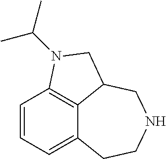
C12=CC=CC3=C1C(CNCC2)CN3C(C)C
